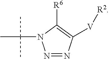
N1=NC([V][R2])=C([R6])N1C(C)(C)C
